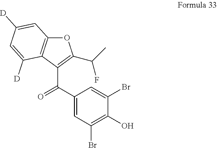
O1C2=C(C(C(C3=CC(Br)=C(O)C(Br)=C3)=O)=C1C(C)F)C([D])=CC([D])=C2
